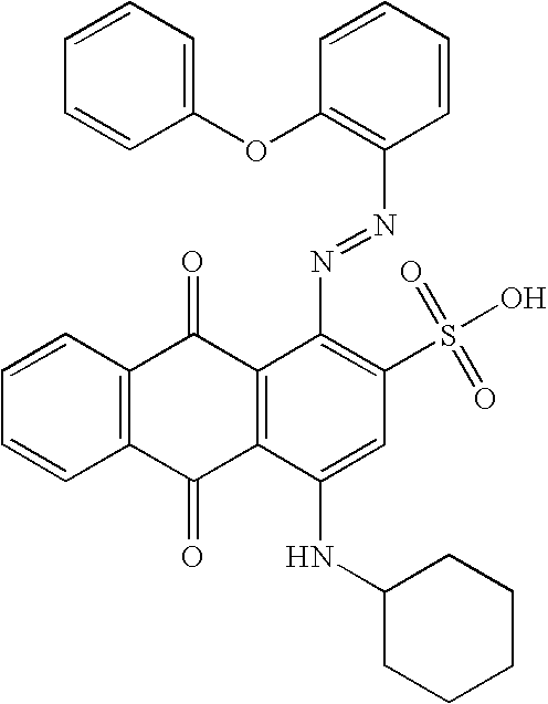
C1=CC2=C(C=C1)C(=O)C1=C(C2=O)C(N=NC2=C(OC3=CC=CC=C3)C=CC=C2)=C(S(O)(=O)=O)C=C1NC1CCCCC1
